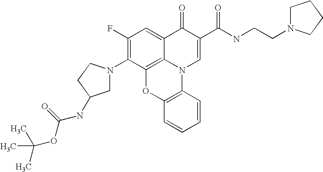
C1(F)=C(N2CC(NC(OC(C)(C)C)=O)CC2)C2=C3C(=C1)C(=O)C(C(NCCN1CCCC1)=O)=CN3C1=C(O2)C=CC=C1
